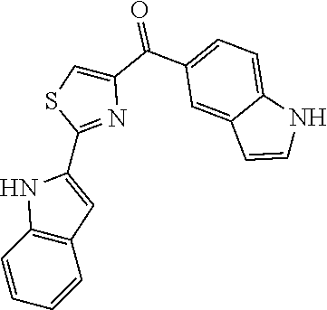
C1(C(C2=CC=C3C(=C2)C=CN3)=O)=CSC(C2=CC3=C(N2)C=CC=C3)=N1
